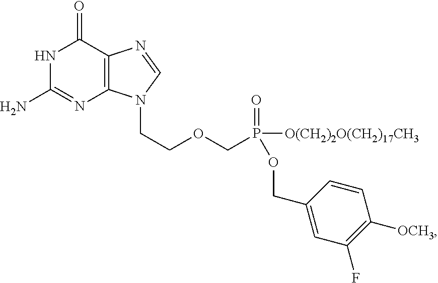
N1C(N)=NC2=C(C1=O)N=CN2CCOCP(OCC1=CC(F)=C([OCH3])C=C1)(=O)[O(CH2)2O(CH2)17CH3]
